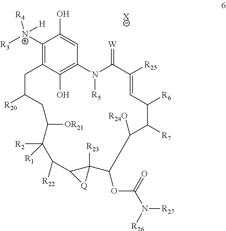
C1([N+]([R3])([R4])[H])=C2C(O)=C(C=C1O)N([R5])C(=[W])C([R25])=CC([R6])C([R7])C([R24O])C(OC(N([R27])[R26])=O)C1([R23])C(C([R22])C([R2])([R1])C([OR21])CC([R20])C2)[Q]1.[X]
